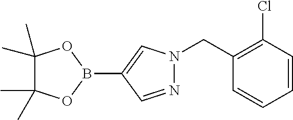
C1=CC(Cl)=C(CN2N=CC(B3OC(C)(C)C(C)(C)O3)=C2)C=C1
